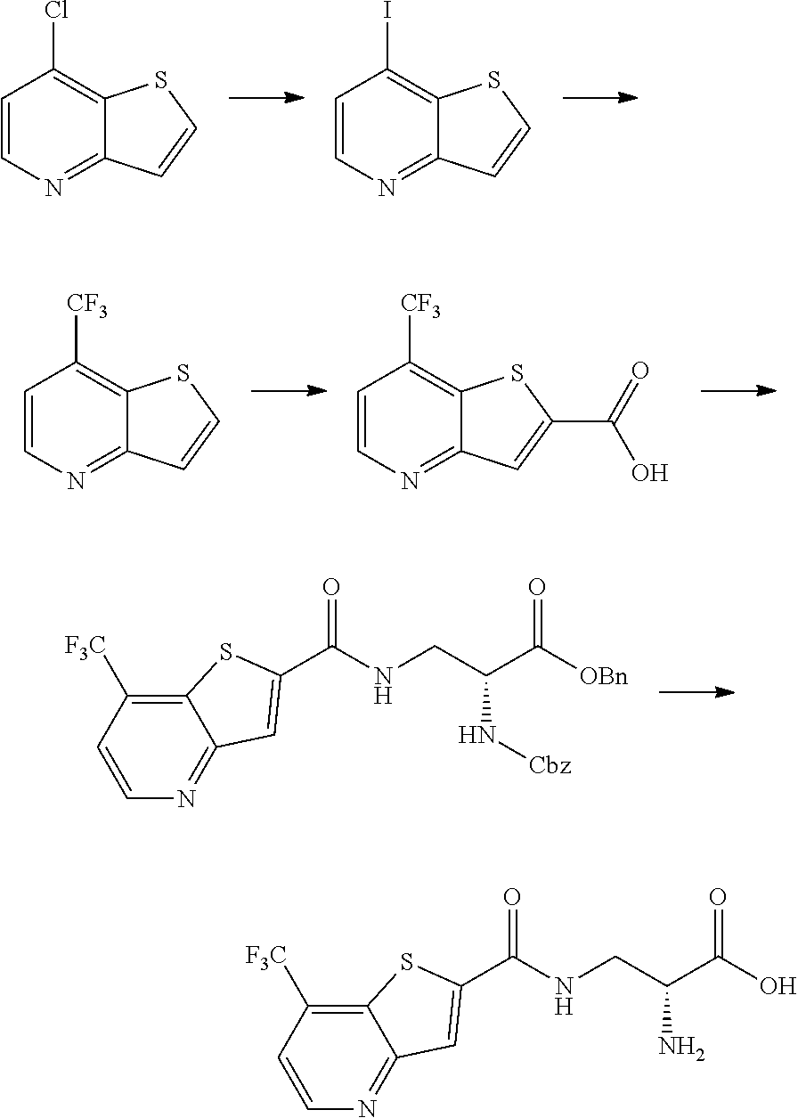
C12=C([F3C])C=CN=C1C=C(C(=O)NCC(C([OBn])=O)N[Cbz])S2.C1=CN=C2C(=C1Cl)SC=C2.C1=CN=C2C(=C1I)SC=C2.C1=CN=C2C(=C1[CF3])SC=C2.C1=CN=C2C(=C1[CF3])SC(C(=O)O)=C2.C12=C([F3C])C=CN=C1C=C(C(=O)NCC(C(O)=O)N)S2
